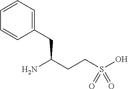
C1(CC(N)CCS(O)(=O)=O)=CC=CC=C1
